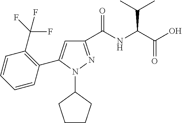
C1(C(NC(C(O)=O)C(C)C)=O)=NN(C2CCCC2)C(C2=C(C(F)(F)F)C=CC=C2)=C1
